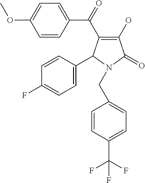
C1(O)=C(C(=O)C2=CC=C(OC)C=C2)C(C2=CC=C(F)C=C2)N(CC2=CC=C(C(F)(F)F)C=C2)C1=O
